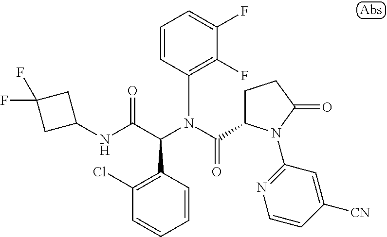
C1=CC(N(C(=O)C2CCC(=O)N2C2=NC=CC([CN])=C2)C(C(NC2CC(F)(F)C2)=O)C2=C(Cl)C=CC=C2)=C(F)C(F)=C1
